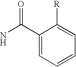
C1(C(N)=O)=CC=CC=C1[R]
